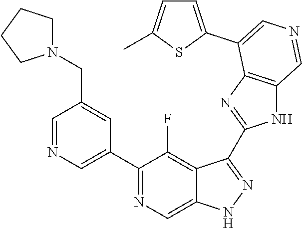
C1(C2=CN=CC(CN3CCCC3)=C2)=NC=C2C(=C1F)C(C1=NC3=C(N1)C=NC=C3C1=CC=C(C)S1)=NN2
